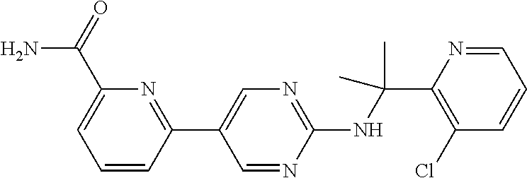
C1(C2=CN=C(NC(C)(C)C3=C(Cl)C=CC=N3)N=C2)=NC(C(N)=O)=CC=C1
